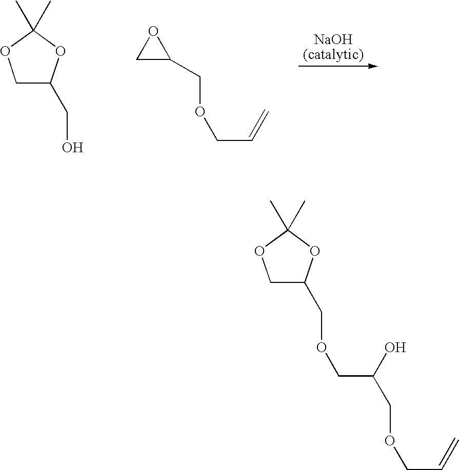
C1C(CO)OC(C)(C)O1.C1C(COCC=C)O1.C1C(COCC(O)COCC=C)OC(C)(C)O1
